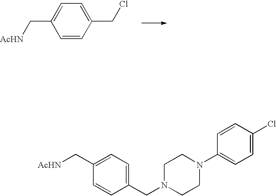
C1=C(C[AcHN])C=CC(CCl)=C1.C1=C(C[AcHN])C=CC(CN2CCN(C3=CC=C(Cl)C=C3)CC2)=C1
